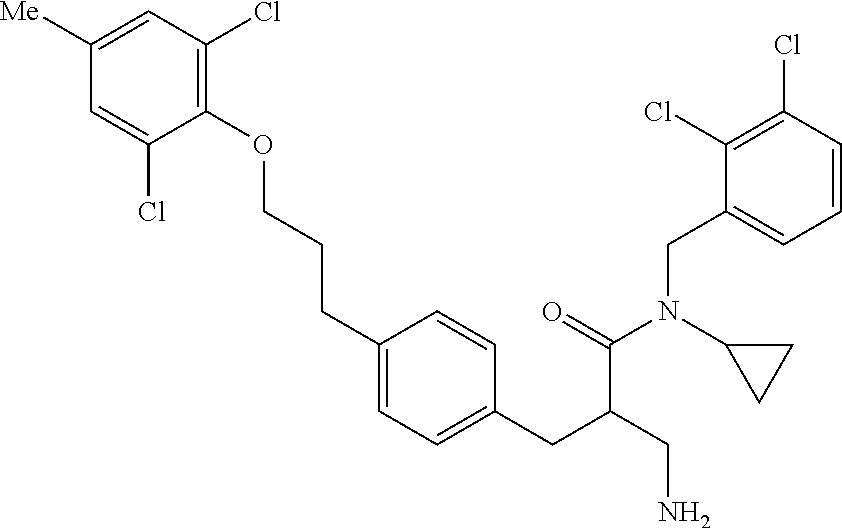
C1(OCCCC2=CC=C(CC(C(N(C3CC3)CC3=CC=CC(Cl)=C3Cl)=O)CN)C=C2)=C(Cl)C=C([Me])C=C1Cl
